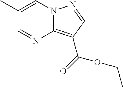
C1(C)=CN2C(=C(C(=O)OCC)C=N2)N=C1
